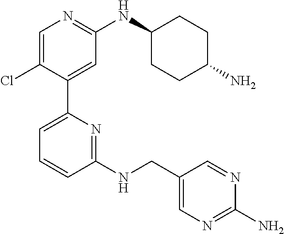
C1=C(Cl)C(C2=CC=CC(NCC3=CN=C(N)N=C3)=N2)=CC(NC2CCC(N)CC2)=N1
